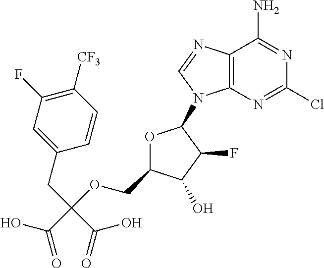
O1C(COC(C(O)=O)(CC2=CC(F)=C([CF3])C=C2)C(=O)O)C(O)C(F)C1N1C2=C(N=C1)C(N)=NC(Cl)=N2
